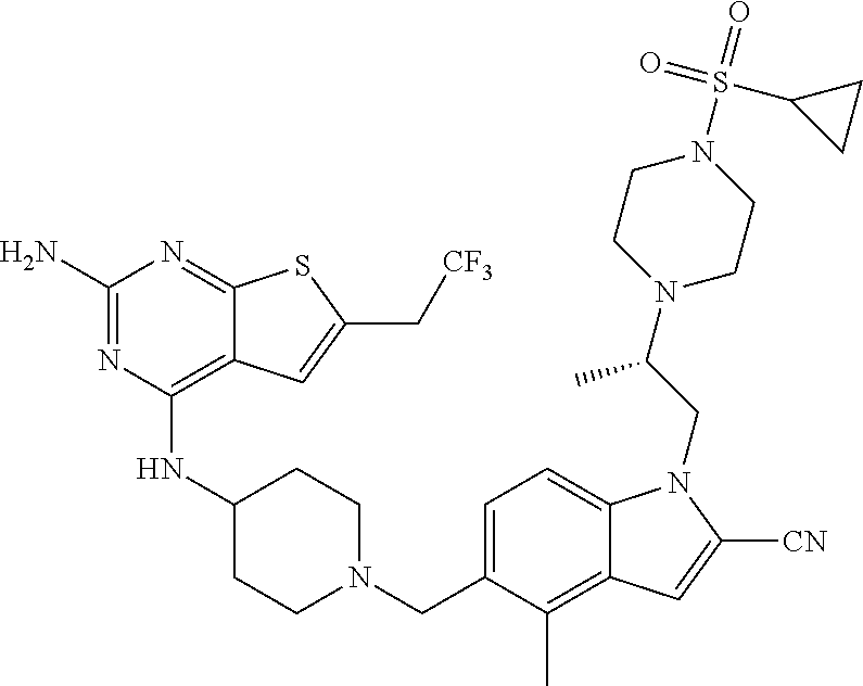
C1(N)=NC(NC2CCN(CC3=CC=C4C(=C3C)C=C([CN])N4CC(N3CCN(S(=O)(C4CC4)=O)CC3)C)CC2)=C2C(=N1)SC(C[CF3])=C2
